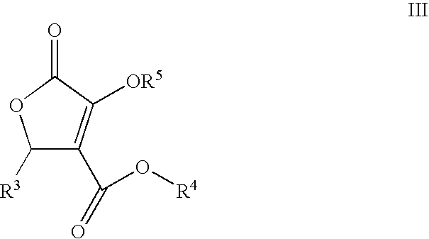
C1([R3])C(C(=O)O[R4])=C([OR5])C(=O)O1
